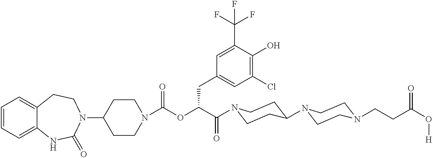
C1(N2CCC3=CC=CC=C3NC2=O)CCN(C(=O)OC(C(=O)N2CCC(N3CCN(CCC(O[H])=O)CC3)CC2)CC2=CC(Cl)=C(O)C(C(F)(F)F)=C2)CC1
